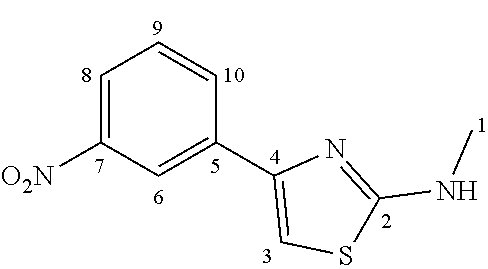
C1=C([O2N])C=C(C2=CSC(NC)=N2)C=C1
